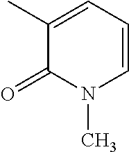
CC1=CC=CN(C)C1=O
